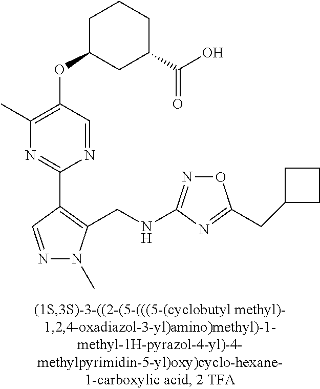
N1=CC(C2=NC(C)=C(OC3CC(C(O)=O)CCC3)C=N2)=C(CNC2=NOC(CC3CCC3)=N2)N1C
